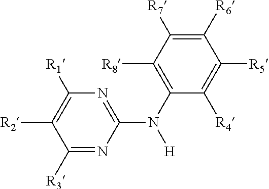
C1([R3])=NC(N(C2=C([R8])C([R7])=C([R6])C([R5])=C2[R4])[H])=NC([R1])=C1[R2]
